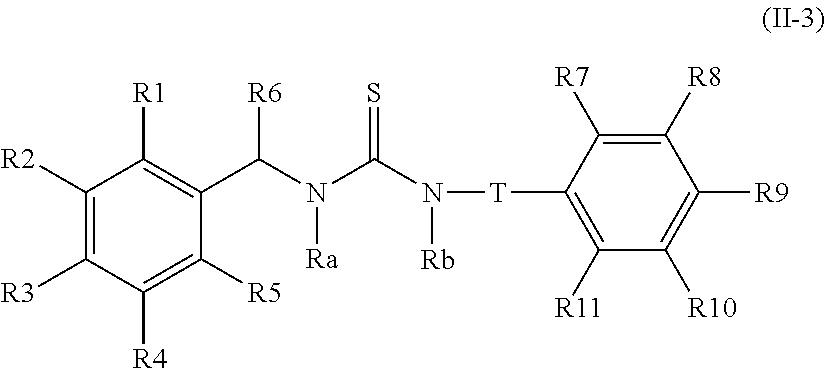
C1([R2])=C([R3])C([R4])=C([R5])C(C([R6])N([Ra])C(=S)N([T]C2=C([R11])C([R10])=C([R9])C([R8])=C2[R7])[Rb])=C1[R1]
